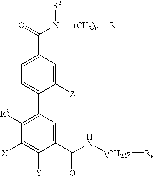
C1=C(C(=O)N([R2])[(CH2)m][R1])C=C([Z])C(C2=C([R3])C([X])=C([Y])C(C(N[(CH2)p][R8])=O)=C2)=C1
